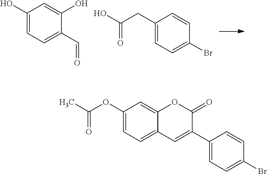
C1(O)=CC=C(C=O)C(O)=C1.C(CC1=CC=C(Br)C=C1)(O)=O.C1(OC(C)=O)=CC=C2C(=C1)OC(=O)C(C1=CC=C(Br)C=C1)=C2
